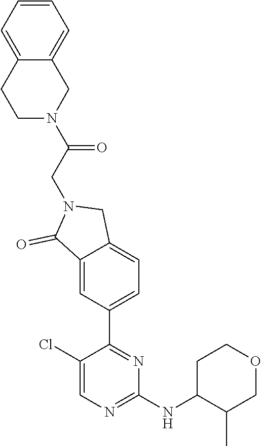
C1(Cl)=CN=C(NC2C(C)COCC2)N=C1C1=CC=C2C(=C1)C(=O)N(CC(N1CC3=CC=CC=C3CC1)=O)C2
